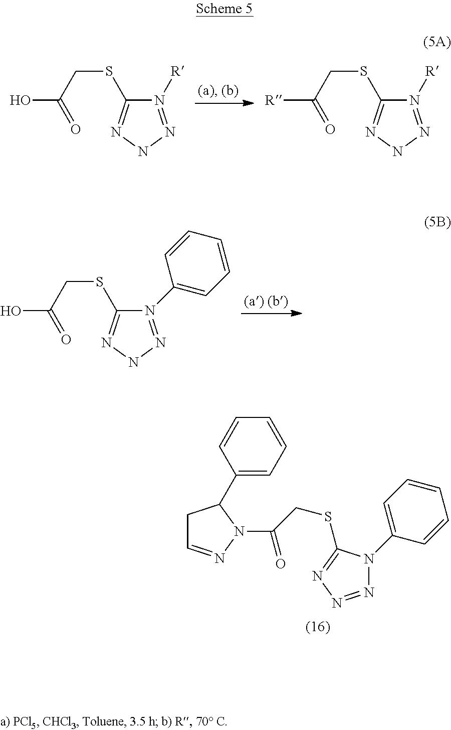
N1([R])=NNN=C1SCC(O)=O.N1([R])=NNN=C1SCC([R])=O.N1(C2=CC=CC=C2)=NNN=C1SCC(O)=O.C1C=NN(C(CSC2=NN=NN2C2=CC=CC=C2)=O)C1C1=CC=CC=C1
